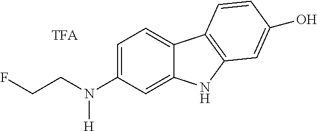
FCCN(C1=CC=C2C(=C1)NC1=C2C=CC(O)=C1)[H]
